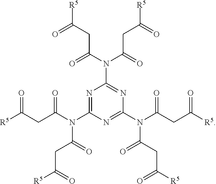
N1=C(N(C(=O)CC([R5])=O)C(=O)CC([R5])=O)N=C(N(C(=O)CC([R5])=O)C(=O)CC([R5])=O)N=C1N(C(=O)CC([R5])=O)C(=O)CC([R5])=O
